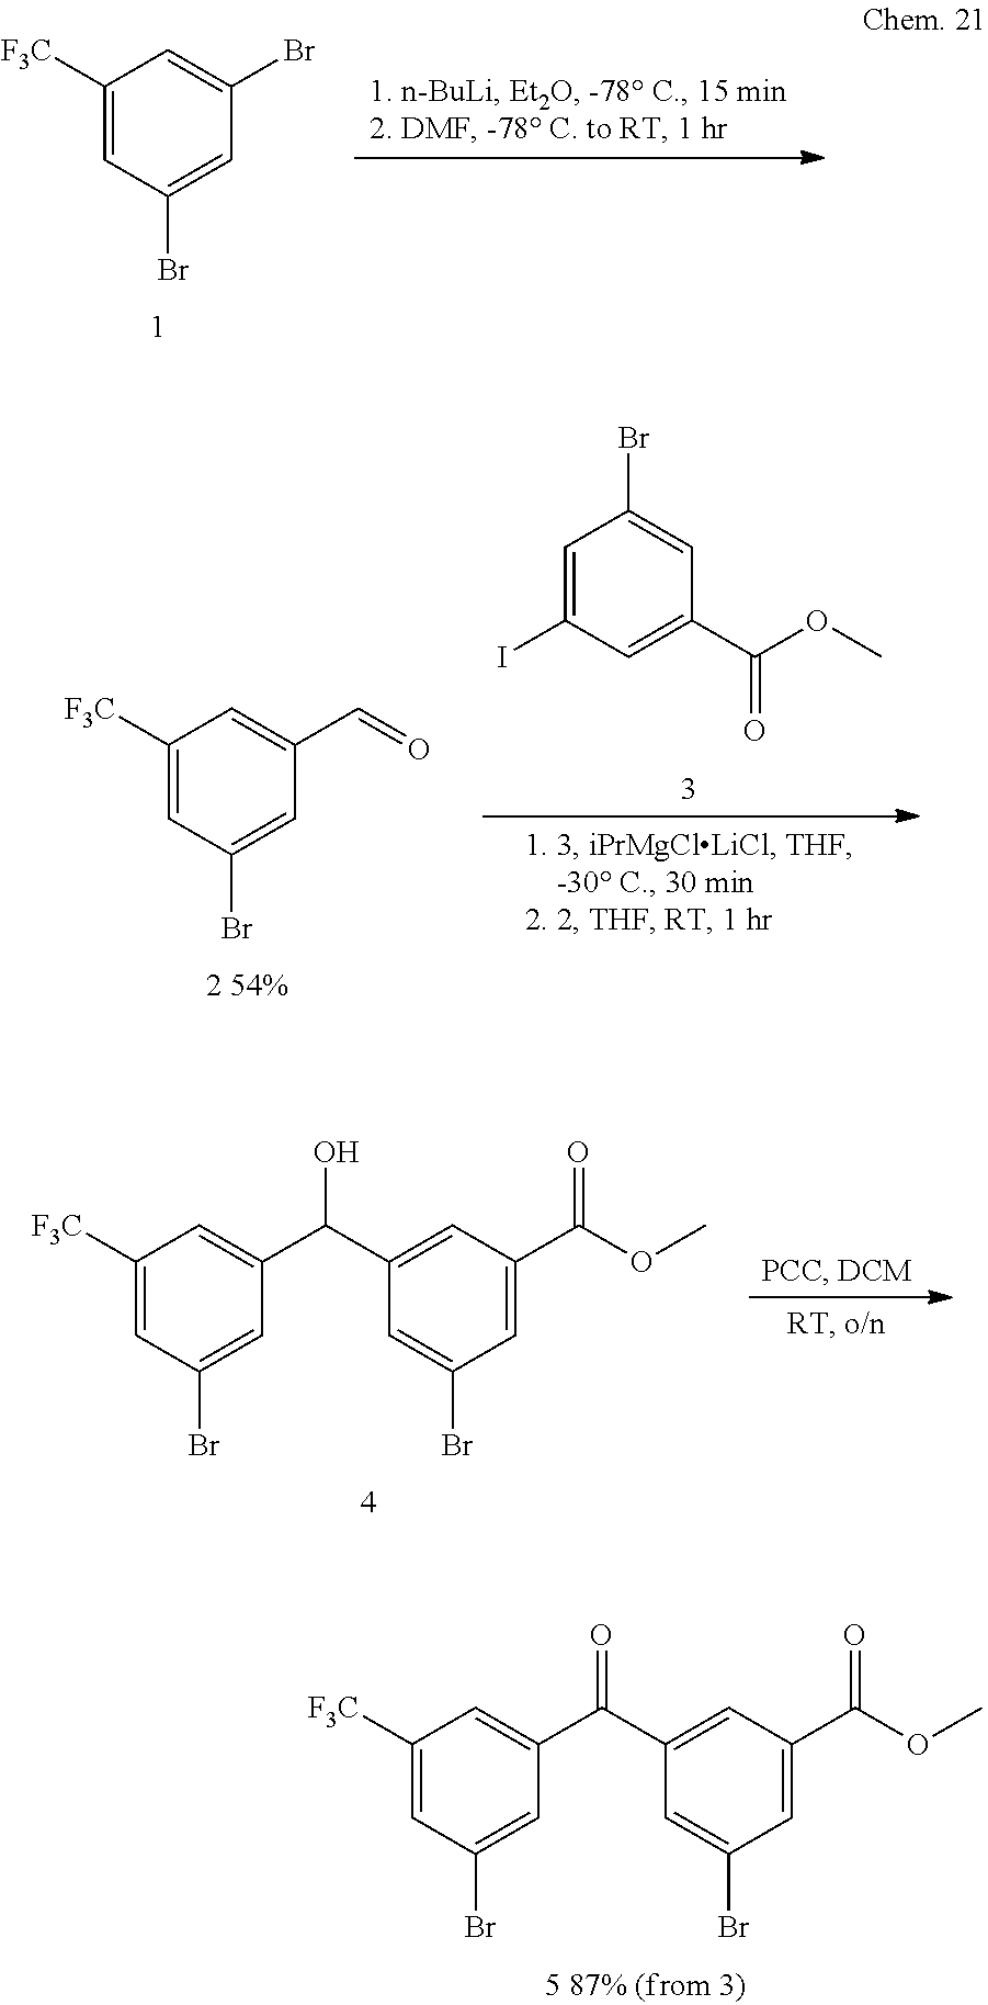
C1([F3C])=CC(Br)=CC(Br)=C1.C1([F3C])=CC(Br)=CC(C(C2=CC(C(OC)=O)=CC(Br)=C2)O)=C1.C1([F3C])=CC(Br)=CC(C(C2=CC(C(OC)=O)=CC(Br)=C2)=O)=C1.C1([F3C])=CC(Br)=CC(C=O)=C1.C1=C(I)C=C(C(OC)=O)C=C1Br
